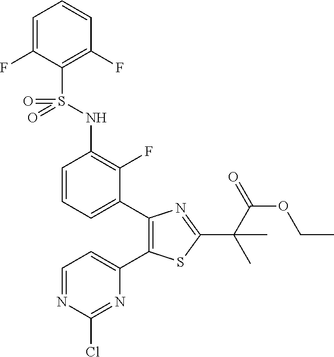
C1=CC=C(C2=C(C3=CC=NC(Cl)=N3)SC(C(C(=O)OCC)(C)C)=N2)C(F)=C1NS(=O)(=O)C1=C(F)C=CC=C1F
